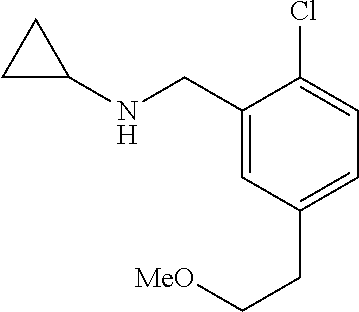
C1(CNC2CC2)=CC(CC[MeO])=CC=C1Cl
